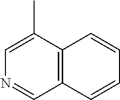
C12=C(C=CC=C1)C=NC=C2C
